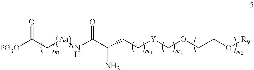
C(C(CC[Y]COCCO[R9])N)(N[Aa]CC([PG3O])=O)=O
